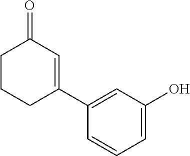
C1(C2=CC(=O)CCC2)=CC(O)=CC=C1
